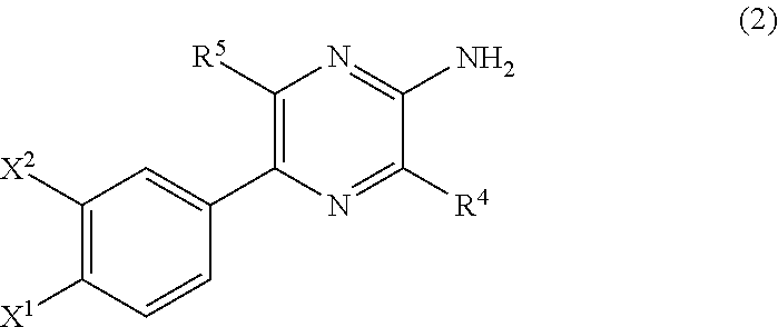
C1([X1])=C([X2])C=C(C2=C([R5])N=C(N)C([R4])=N2)C=C1
